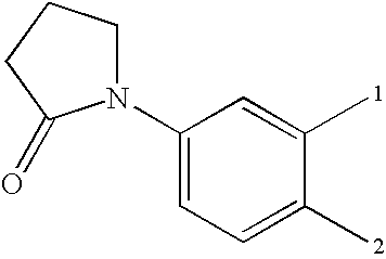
C1(N2CCCC2=O)=CC=C(C)C(C)=C1
